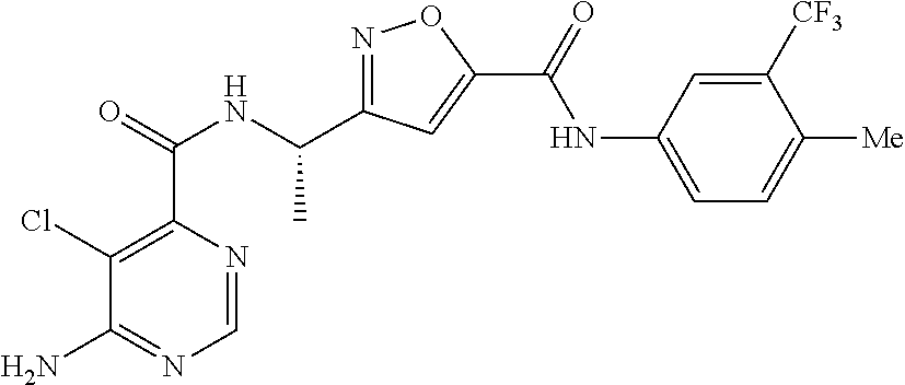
C1=NC(C(=O)NC(C2=NOC(C(=O)NC3=CC=C([Me])C([CF3])=C3)=C2)C)=C(Cl)C(N)=N1
